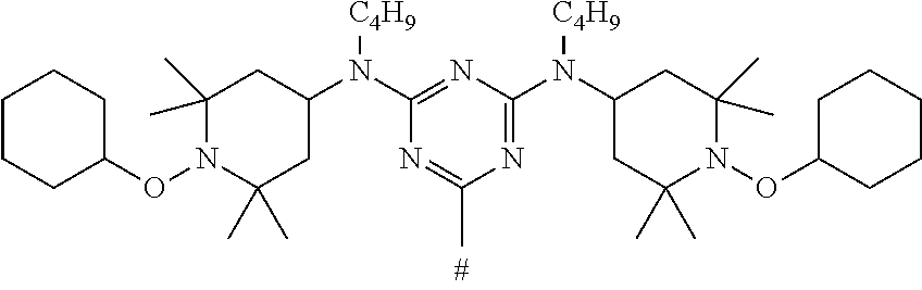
C1(C)(C)N(OC2CCCCC2)C(C)(C)CC(N(C2=NC(N(C3CC(C)(C)N(OC4CCCCC4)C(C)(C)C3)[C4H9])=NC(C)=N2)[C4H9])C1
